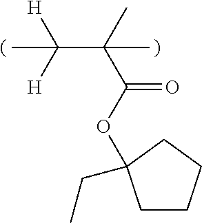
O(C(=O)C(C([H])([H])C)(C)C)C1(CC)CCCC1
